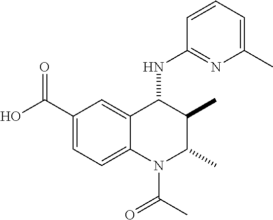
C1(C(O)=O)=CC=C2C(=C1)C(NC1=NC(C)=CC=C1)C(C)C(C)N2C(C)=O
